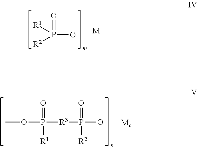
P(O)(=O)([R1])[R2].[M].COP([R3]P(O)([R2])=O)([R1])=O
